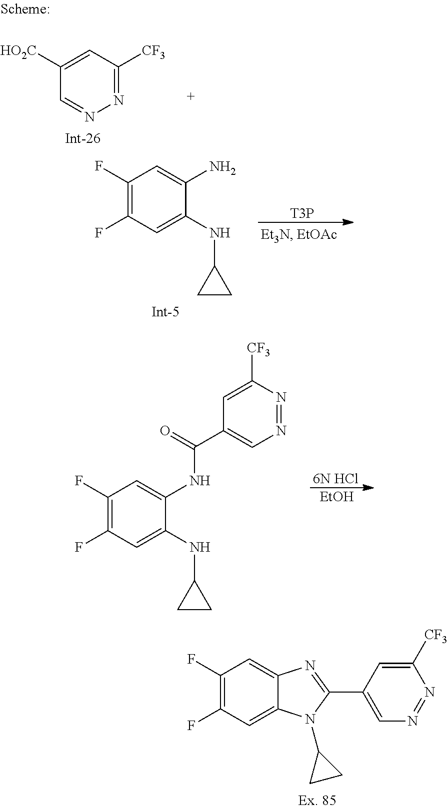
N1=C([CF3])C=C([HO2C])C=N1.C1(F)=C(F)C=C(NC2CC2)C(N)=C1.[T3P].C1(F)=C(F)C=C2C(=C1)N=C(C1=CN=NC([CF3])=C1)N2C1CC1.C1(F)=C(F)C=C(NC2CC2)C(NC(C2=CN=NC([CF3])=C2)=O)=C1.[6N HCl].[EtOH]
